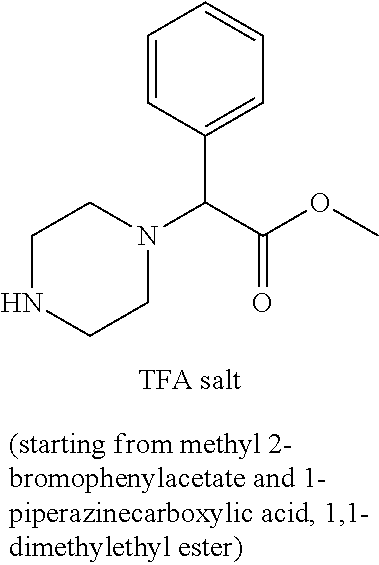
C1=CC(C(C(OC)=O)N2CCNCC2)=CC=C1
